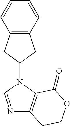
C12=C(C=CC=C1)CC(N1C=NC3=C1C(=O)OCC3)C2
